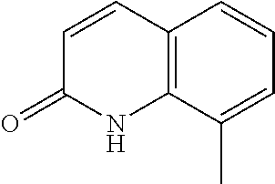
C12=C(C(C)=CC=C1)NC(=O)C=C2
